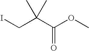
O=C(C(CI)(C)C)OC
